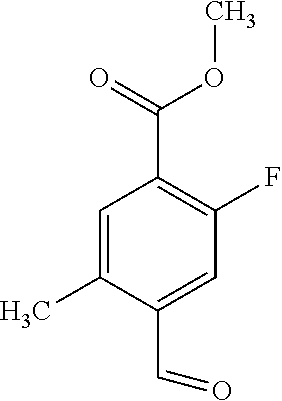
C1=C(C)C(C=O)=CC(F)=C1C(=O)OC
